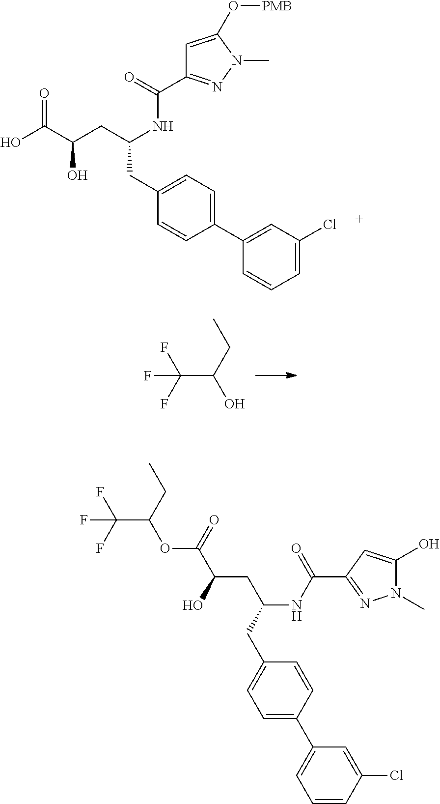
O=C(C(CC(NC(C1=NN(C)C(O[PMB])=C1)=O)CC1=CC=C(C2=CC(Cl)=CC=C2)C=C1)O)O.FC(C(CC)O)(F)F.FC(C(CC)OC(C(O)CC(NC(C1=NN(C)C(O)=C1)=O)CC1=CC=C(C2=CC=CC(Cl)=C2)C=C1)=O)(F)F
